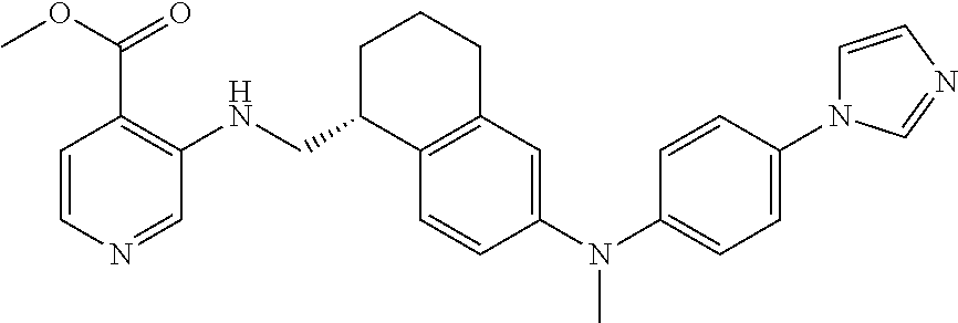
C1=CN=CC(NCC2C3=C(CCC2)C=C(N(C2=CC=C(N4C=CN=C4)C=C2)C)C=C3)=C1C(OC)=O
